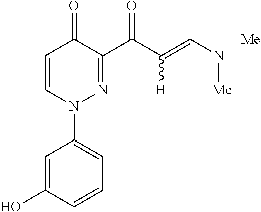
C1=CN(C2=CC=CC(O)=C2)N=C(C(C([H])=CN[Me])=O)C1=O.[Me]
